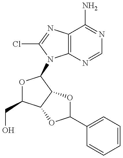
O1C(CO)C2C(C1N1C3=C(N=C1Cl)C(N)=NC=N3)OC(C1=CC=CC=C1)O2
